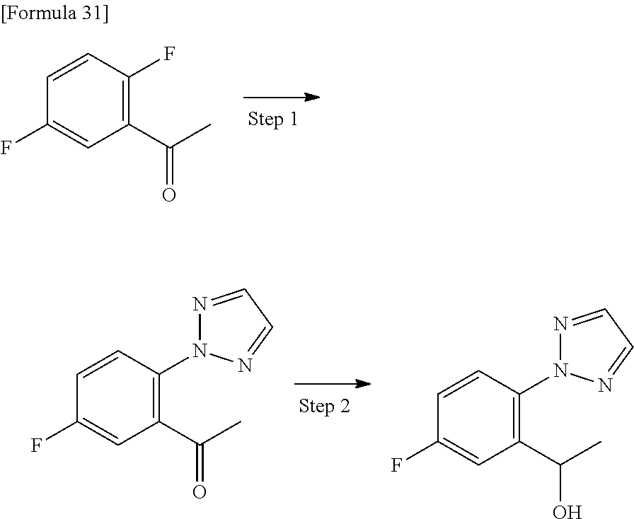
C1=CC(F)=CC(C(C)=O)=C1N1N=CC=N1.C1=CC(F)=CC(C(C)O)=C1N1N=CC=N1.C1=CC(F)=CC(C(C)=O)=C1F
